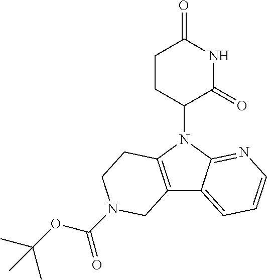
N1(C2CCC(=O)NC2=O)C2=NC=CC=C2C2=C1CCN(C(OC(C)(C)C)=O)C2
